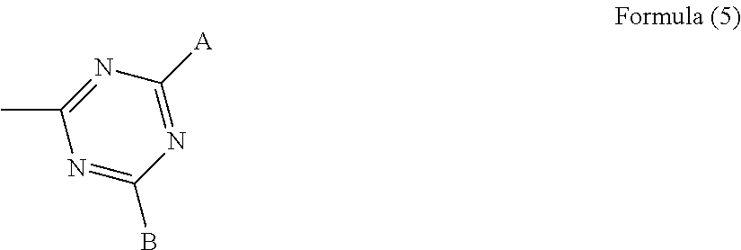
N1=C([A])N=C(C)N=C1B
